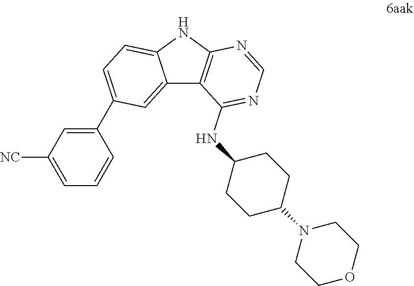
C1COCCN1C1CCC(NC2=NC=NC3=C2C2=CC(C4=CC([NC])=CC=C4)=CC=C2N3)CC1
